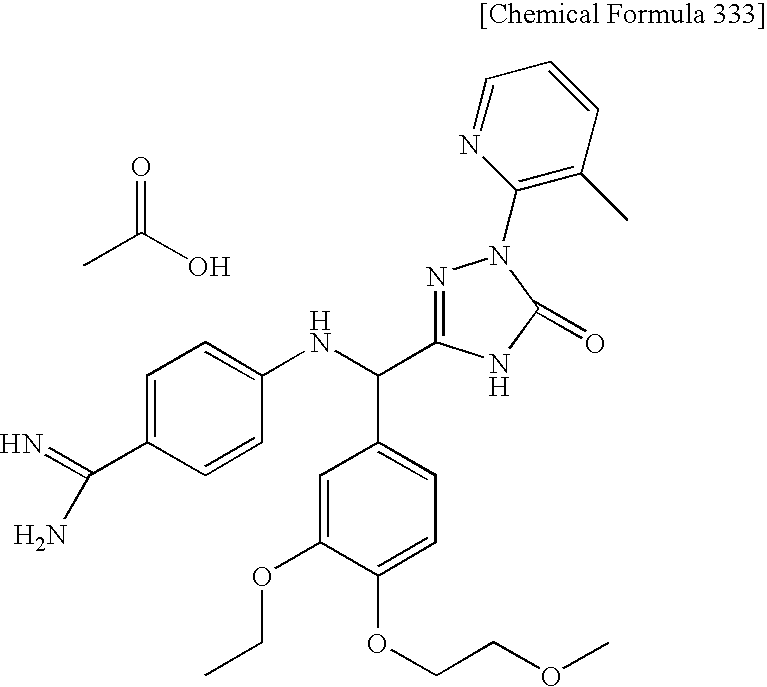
C1=C(C(=N)N)C=CC(NC(C2=CC=C(OCCOC)C(OCC)=C2)C2=NN(C3=C(C)C=CC=N3)C(=O)N2)=C1.CC(O)=O
